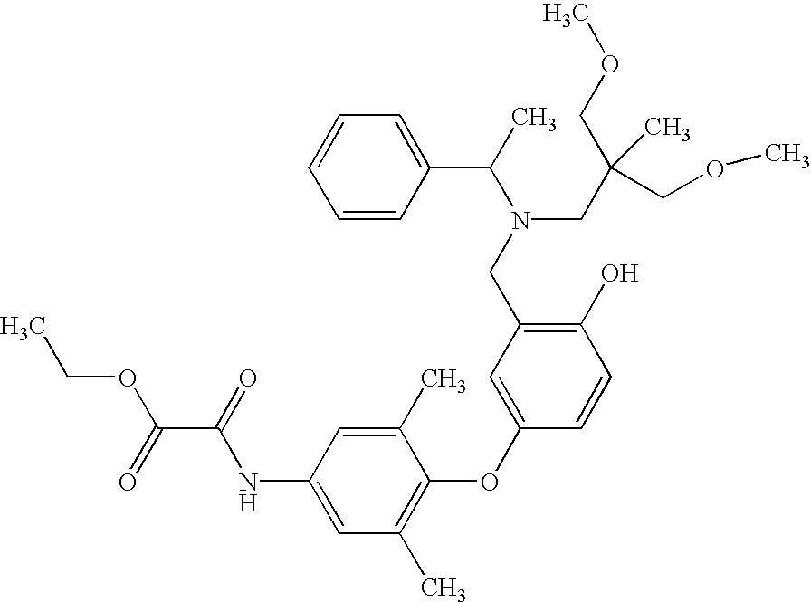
CCOC(C(NC1=CC(C)=C(OC2=CC(CN(C(C)C3=CC=CC=C3)CC(COC)(C)COC)=C(O)C=C2)C(C)=C1)=O)=O
